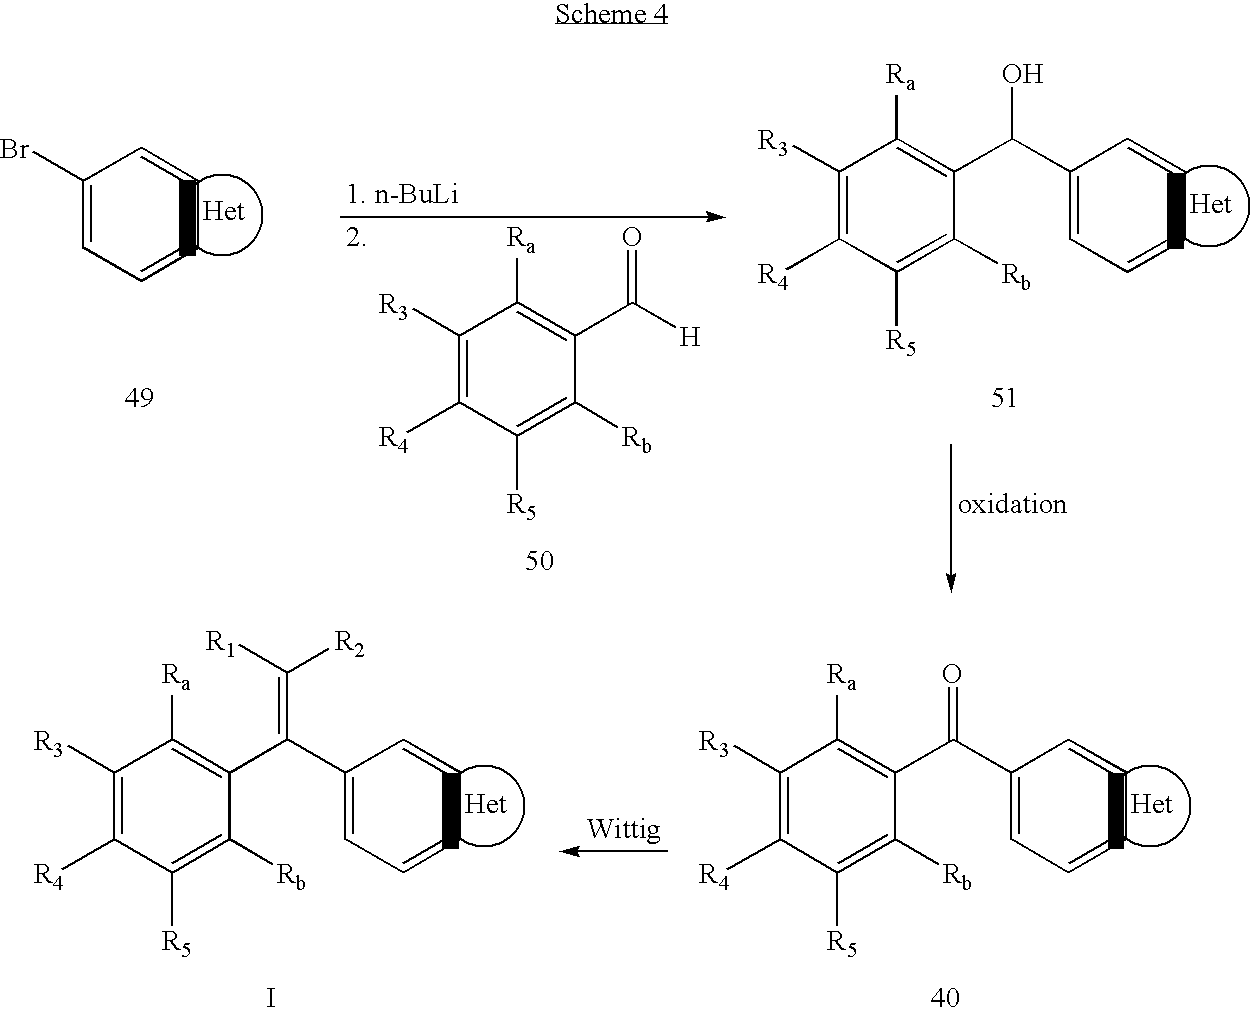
C1(Br)=CC=CC=C1.[Het].C1([R3])=C([R4])C([R5])=C([Rb])C(C(=O)[H])=C1[Ra].C1([R3])=C([R4])C([R5])=C([Rb])C(C(O)C2=CC=CC=C2)=C1[Ra].[Het].C1([R3])=C([R4])C([R5])=C([Rb])C(C(=O)C2=CC=CC=C2)=C1[Ra].[Het].C1([R3])=C([R4])C([R5])=C([Rb])C(C(=C([R1])[R2])C2=CC=CC=C2)=C1[Ra].[Het].I
